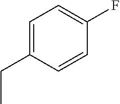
C1=C(CC)C=CC(F)=C1
